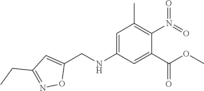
C1=C(NCC2=CC(CC)=NO2)C=C(C(OC)=O)C(N(=O)=O)=C1C
